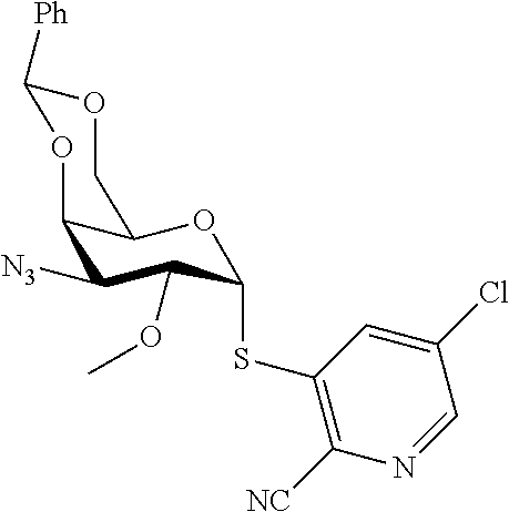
C12C([N3])C(OC)C(SC3=C([NC])N=CC(Cl)=C3)OC1COC([Ph])O2
